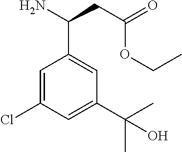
C1=C(Cl)C=C(C(C)(C)O)C=C1C(N)CC(=O)OCC
